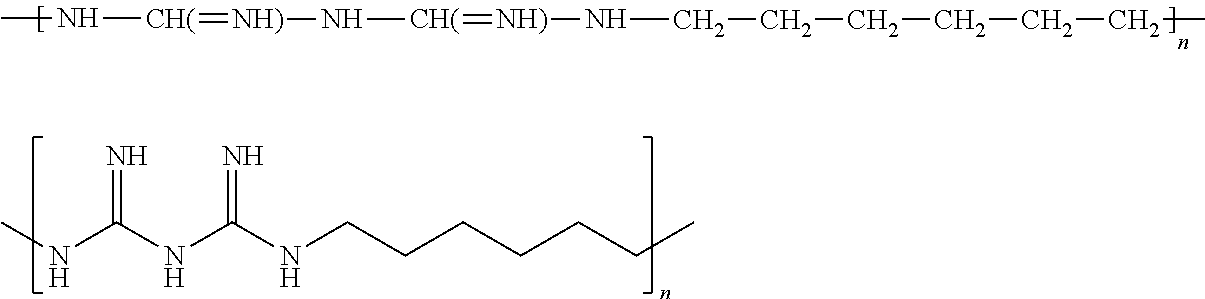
CN[CH(]=[NH)]N[CH(]=[NH)]NCCCCCCC.CNC(NC(NCCCCCCC)=N)=N
